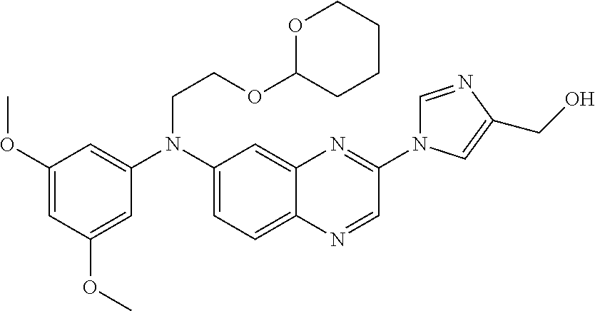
C1(OC)=CC(OC)=CC(N(C2=CC=C3C(=C2)N=C(N2C=NC(CO)=C2)C=N3)CCOC2OCCCC2)=C1
